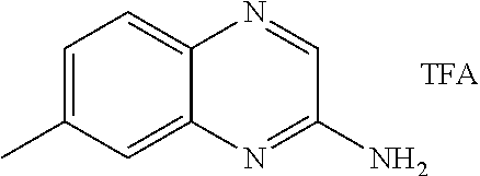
C1=C(C)C=C2C(=C1)N=CC(N)=N2
